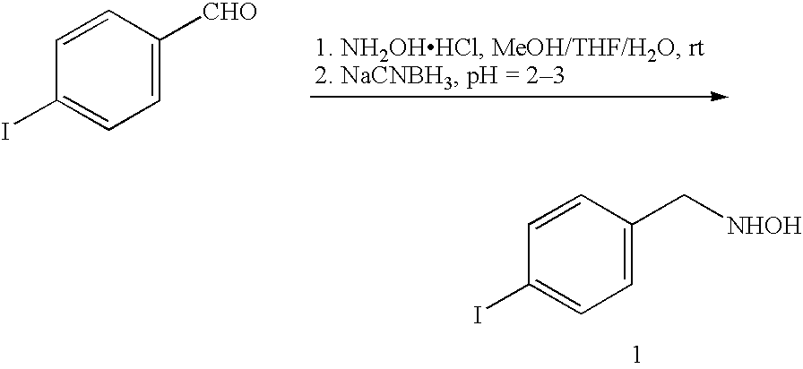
C1=CC([CHO])=CC=C1I.C1=CC(C[NHOH])=CC=C1I
